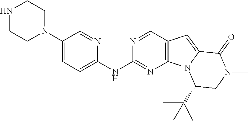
N1=CC2=C(N=C1NC1=CC=C(N3CCNCC3)C=N1)N1C(=C2)C(=O)N(C)CC1C(C)(C)C
